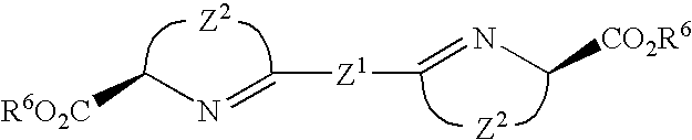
[Z2].[Z2].[R6O2C]CN=C[Z1]C=NC[CO2R6]
